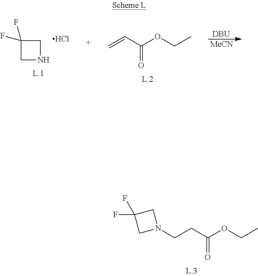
C(C(OCC)=O)CN1CC(F)(F)C1.C1NCC1(F)F.Cl.C=CC(OCC)=O.[DBU].[MeCN]
